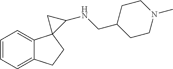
C1=CC=C2C(=C1)C1(CC2)C(NCC2CCN(C)CC2)C1
